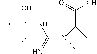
OP(NC(N1CCC1C(=O)O)=N)(=O)O
